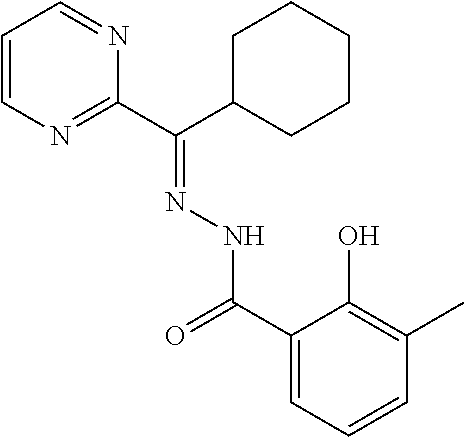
C1=CN=C(C(C2CCCCC2)=NNC(=O)C2=CC=CC(C)=C2O)N=C1
